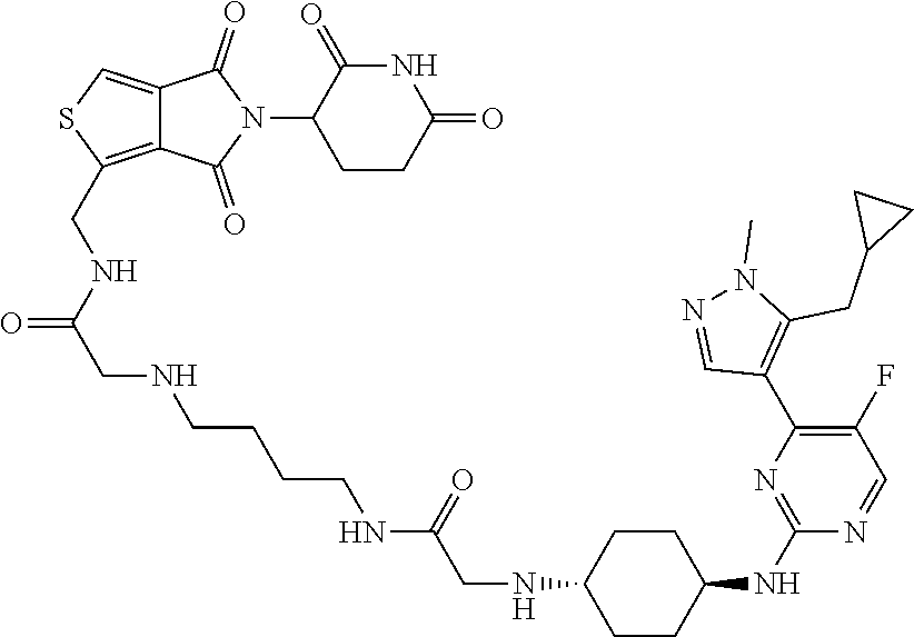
C1CC(=O)NC(=O)C1N1C(=O)C2=CSC(CNC(CNCCCCNC(CNC3CCC(NC4=NC(C5=C(CC6CC6)N(C)N=C5)=C(F)C=N4)CC3)=O)=O)=C2C1=O
